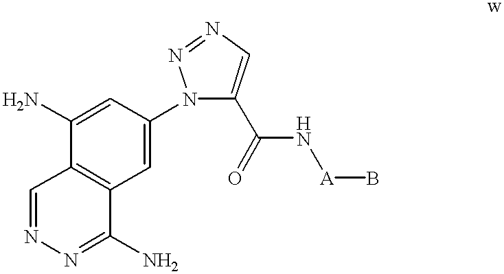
C1=C(N)C2=C(C=C1N1C(C(N[A]B)=O)=CN=N1)C(N)=NN=C2
